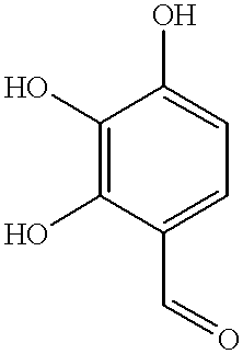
C1(C=O)=CC=C(O)C(O)=C1O
